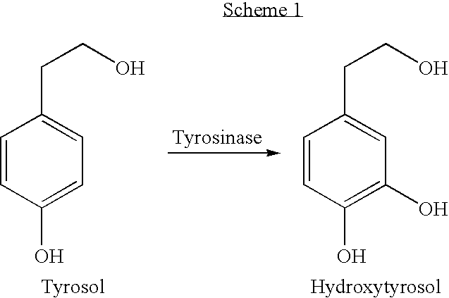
C1=CC(O)=CC=C1CCO.C1=CC(O)=C(O)C=C1CCO
